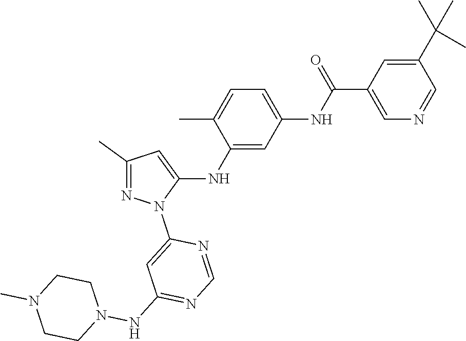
C1(C)=NN(C2=CC(NN3CCN(C)CC3)=NC=N2)C(NC2=CC(NC(C3=CN=CC(C(C)(C)C)=C3)=O)=CC=C2C)=C1
